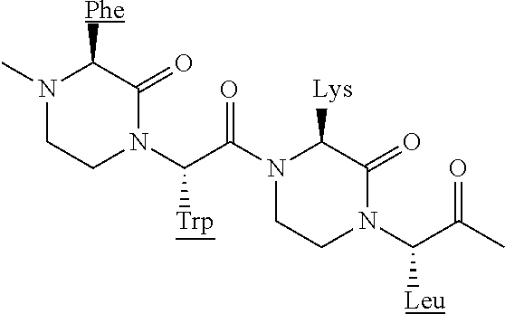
N1(C)CCN(C([Trp])C(=O)N2CCN(C([Leu])C(=O)C)C(=O)C2[Lys])C(=O)C1[Phe]
